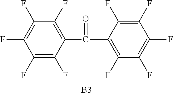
[B3].C1(F)=C(F)C(C(C2=C(F)C(F)=C(F)C(F)=C2F)=O)=C(F)C(F)=C1F
